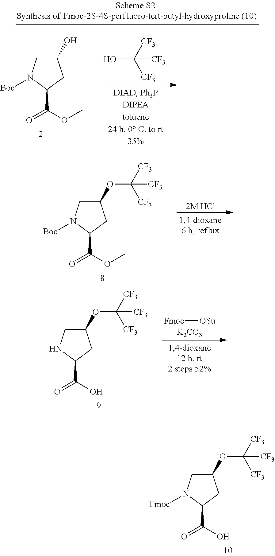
C1(OC([CF3])([CF3])[CF3])CN([Boc])C(C(=O)OC)C1.[2M HCl].C1(OC([CF3])([CF3])[CF3])CNC(C(=O)O)C1.[Fmoc][OSu].[K2CO3].C1(O)CN([Boc])C(C(=O)OC)C1.OC([CF3])([CF3])[CF3].C1(OC([CF3])([CF3])[CF3])CN([Fmoc])C(C(=O)O)C1
